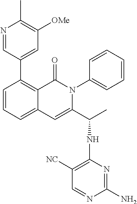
C1(C2=CC([OMe])=C(C)N=C2)=C2C(=CC=C1)C=C(C(C)NC1=C([NC])C=NC(N)=N1)N(C1=CC=CC=C1)C2=O
